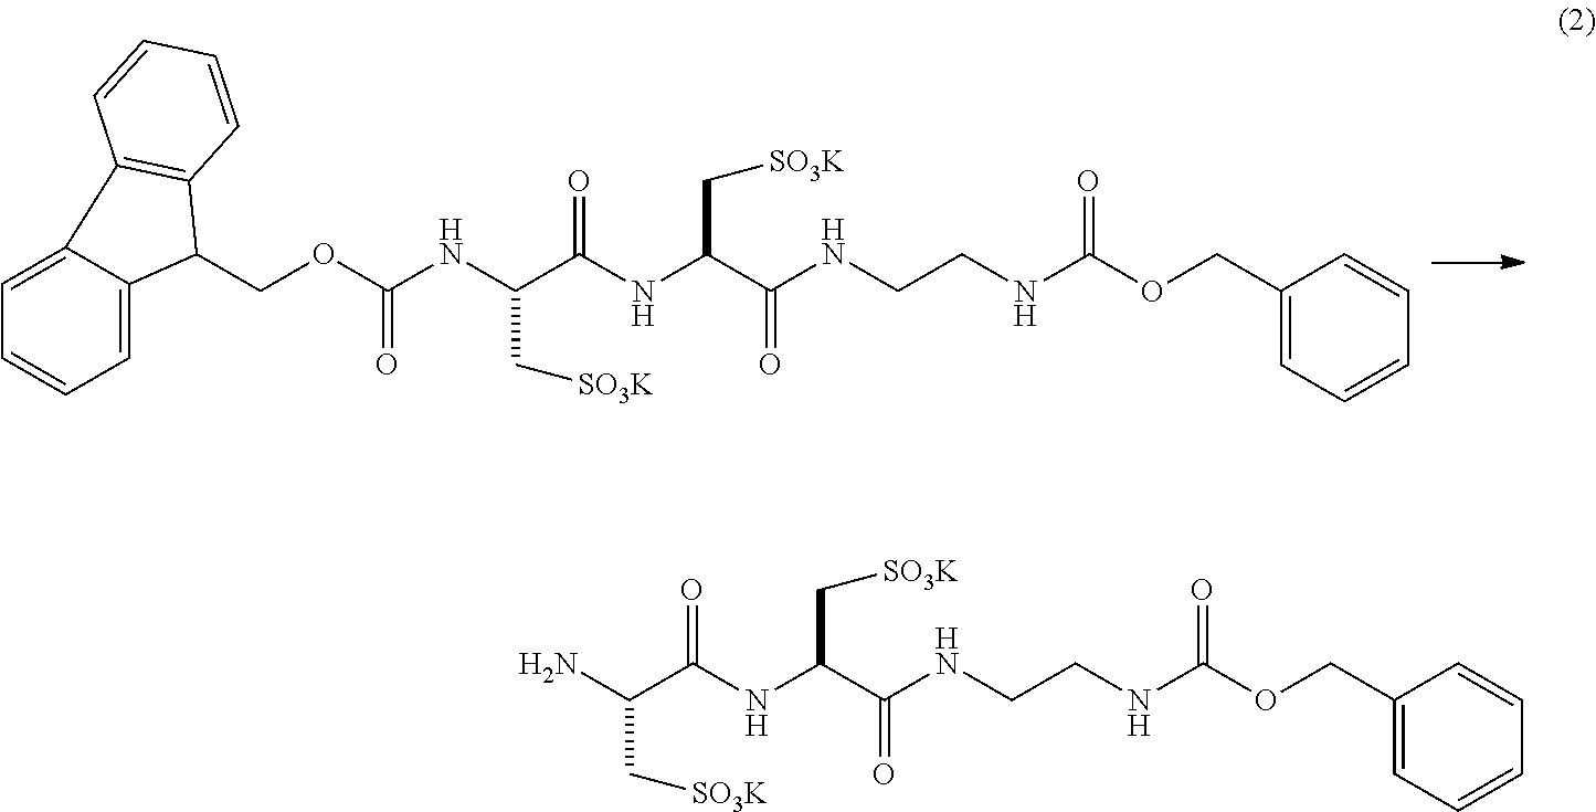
C(CNC(OCC1=CC=CC=C1)=O)NC(C(NC(C(N)C[SO3K])=O)C[SO3K])=O.C(CNC(OCC1=CC=CC=C1)=O)NC(C(NC(C(NC(OCC1C2=C(C=CC=C2)C2=CC=CC=C12)=O)C[SO3K])=O)C[SO3K])=O
